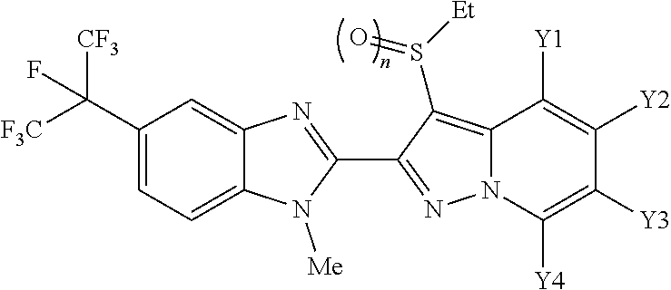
C12=CC=C(C([F3C])([CF3])F)C=C1N=C(C1=NN3C(=C1S([Et])=O)C([Y1])=C([Y2])C([Y3])=C3[Y4])N2[Me]
